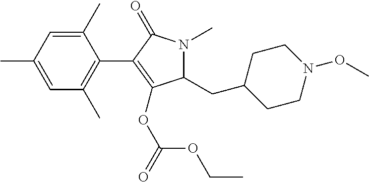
C1(C)=CC(C)=CC(C)=C1C1=C(OC(OCC)=O)C(CC2CCN(OC)CC2)N(C)C1=O
